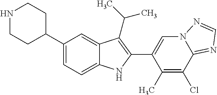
N1CCC(C2=CC=C3C(=C2)C(C(C)C)=C(C2=CN4C(=NC=N4)C(Cl)=C2C)N3)CC1
